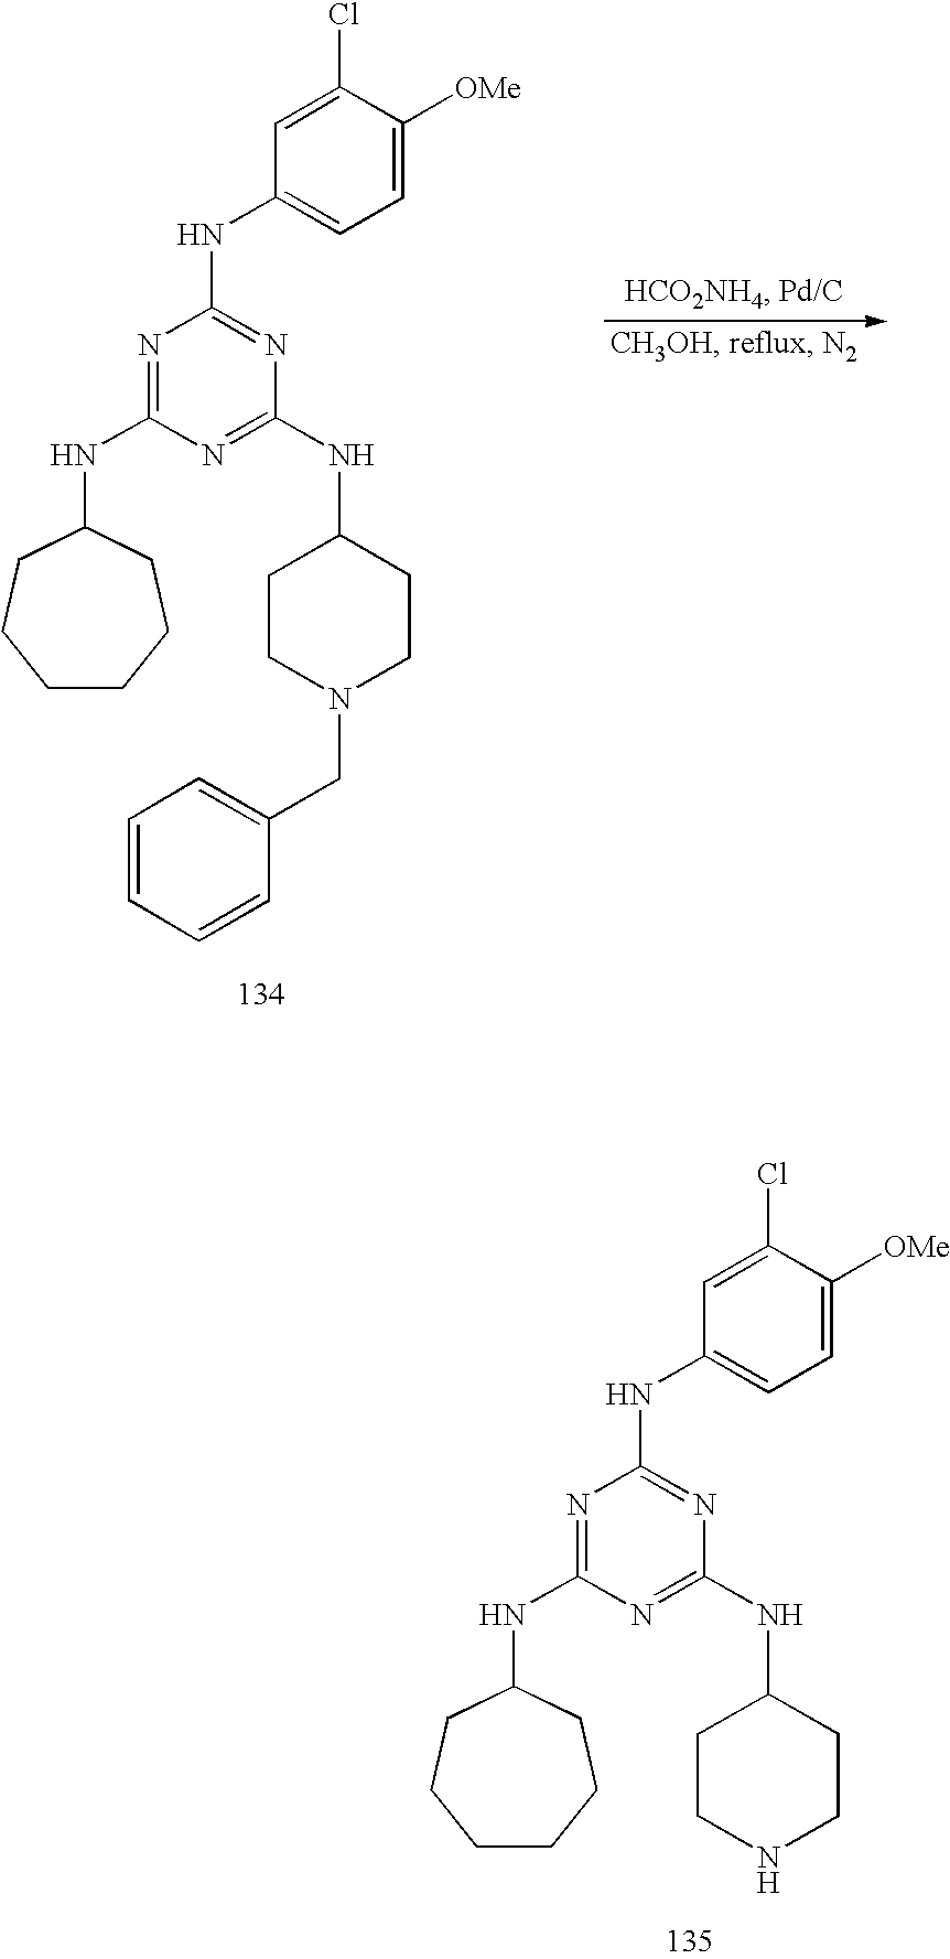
C1=C([OMe])C(Cl)=CC(NC2=NC(NC3CCN(CC4=CC=CC=C4)CC3)=NC(NC3CCCCCC3)=N2)=C1.C1=C([OMe])C(Cl)=CC(NC2=NC(NC3CCNCC3)=NC(NC3CCCCCC3)=N2)=C1
